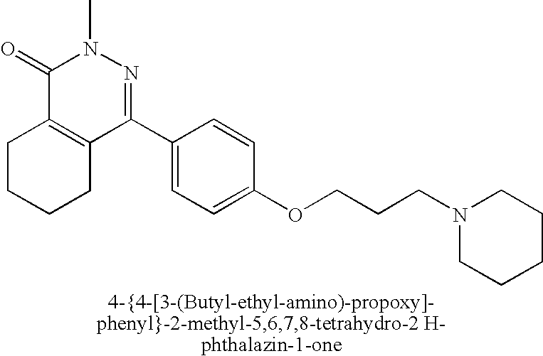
C1(=O)C2=C(C(C3=CC=C(OCCCN4CCCCC4)C=C3)=NN1C)CCCC2
